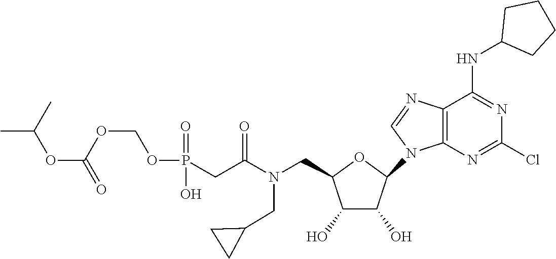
O1C(CN(C(CP(=O)(O)OCOC(=O)OC(C)C)=O)CC2CC2)C(O)C(O)C1N1C=NC2=C1N=C(Cl)N=C2NC1CCCC1
